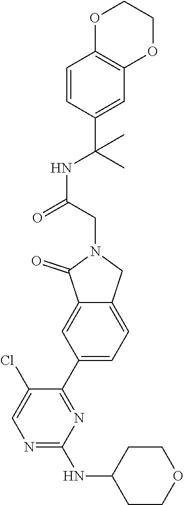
N1=C(NC2CCOCC2)N=C(C2=CC=C3C(=C2)C(=O)N(CC(NC(C)(C2=CC4=C(C=C2)OCCO4)C)=O)C3)C(Cl)=C1
